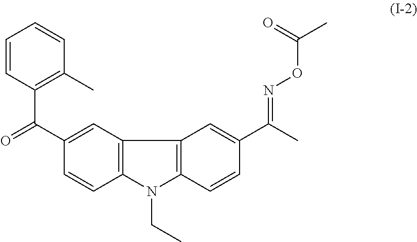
C1=CC(C(C2=CC3=C(C=C2)N(CC)C2=C3C=C(C(=NOC(C)=O)C)C=C2)=O)=C(C)C=C1
